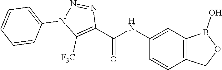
C1(NC(C2=C([F3C])N(C3=CC=CC=C3)N=N2)=O)=CC2=C(C=C1)COB2O
